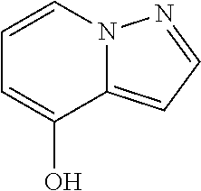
C1=CN2C(=CC=N2)C(O)=C1
